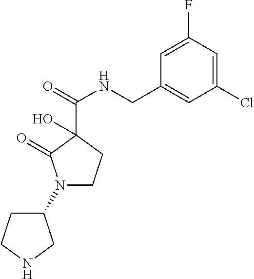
N1(C2CCNC2)CCC(C(=O)NCC2=CC(Cl)=CC(F)=C2)(O)C1=O
